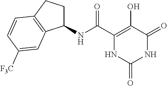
C(C1=C(O)C(=O)NC(=O)N1)(=O)NC1CCC2=C1C=C([F3C])C=C2
